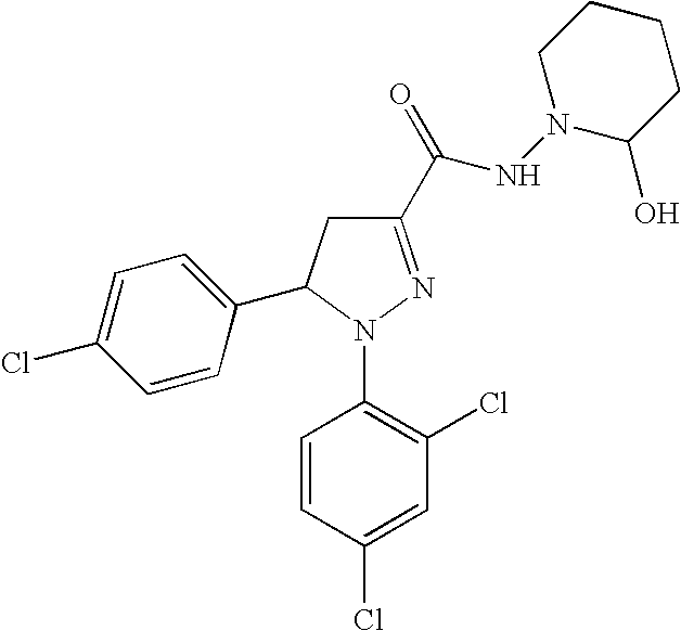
C1=C(Cl)C=CC(C2CC(C(=O)NN3CCCCC3O)=NN2C2=C(Cl)C=C(Cl)C=C2)=C1
